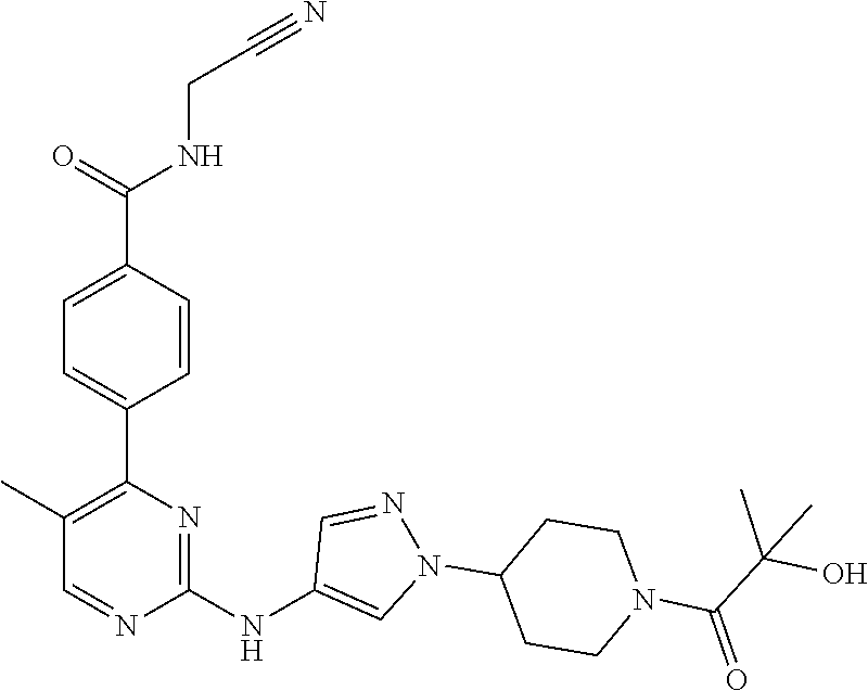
C1(C2=C(C)C=NC(NC3=CN(C4CCN(C(C(C)(O)C)=O)CC4)N=C3)=N2)=CC=C(C(NCC#N)=O)C=C1
